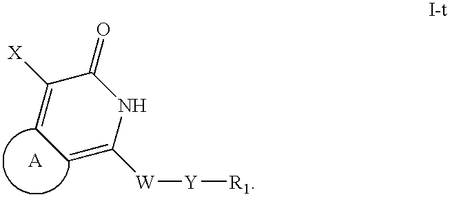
C1([X])=CC=C([W][Y][R1])NC1=O
